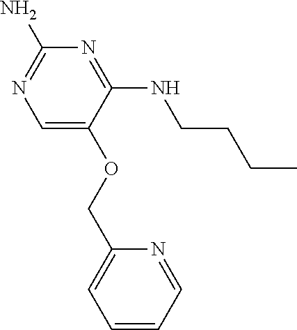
C1=C(OCC2=CC=CC=N2)C(NCCCC)=NC(N)=N1
